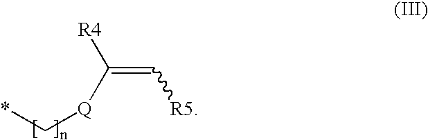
[R4]C([Q]C*)=C[R5]
